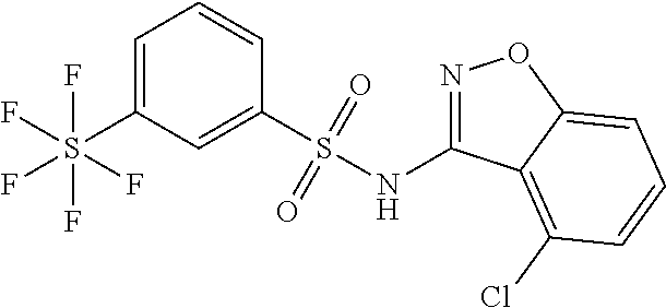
C1=C(S(F)(F)(F)(F)F)C=C(S(NC2=NOC3=CC=CC(Cl)=C23)(=O)=O)C=C1
